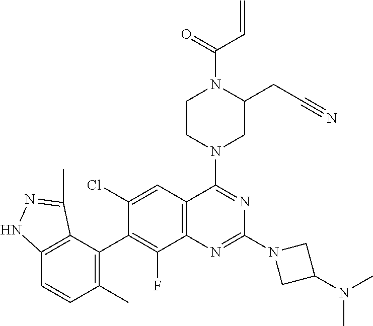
C12=C(C(C3=C(F)C4=C(C=C3Cl)C(N3CC(CC#N)N(C(C=C)=O)CC3)=NC(N3CC(N(C)C)C3)=N4)=C(C)C=C1)C(C)=NN2
